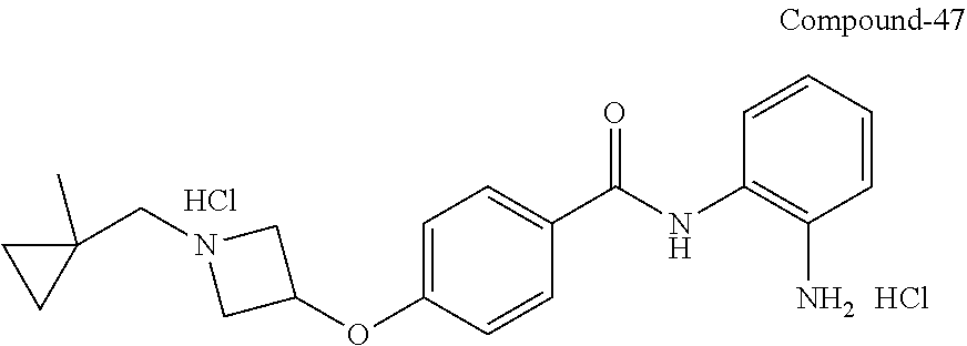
C1=C(OC2CN(CC3(C)CC3)C2)C=CC(C(NC2=C(N)C=CC=C2)=O)=C1.Cl.Cl
